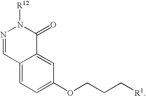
N1=CC2=CC=C(OCCC[R1])C=C2C(=O)N1[R12]
